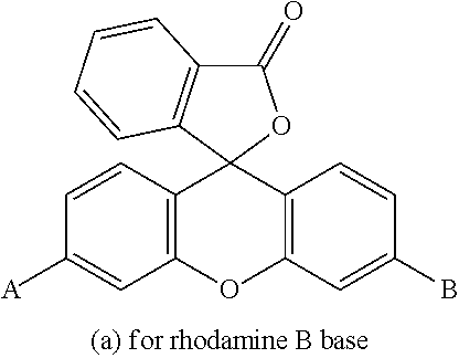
C12=C(C=CC([A])=C1)C1(C3=C(O2)C=C(B)C=C3)C2=C(C(=O)O1)C=CC=C2
